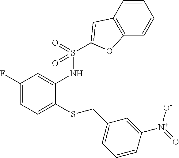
C1(F)=CC=C(SCC2=CC=CC([N+](=O)[O-])=C2)C(NS(=O)(=O)C2=CC3=C(C=CC=C3)O2)=C1
